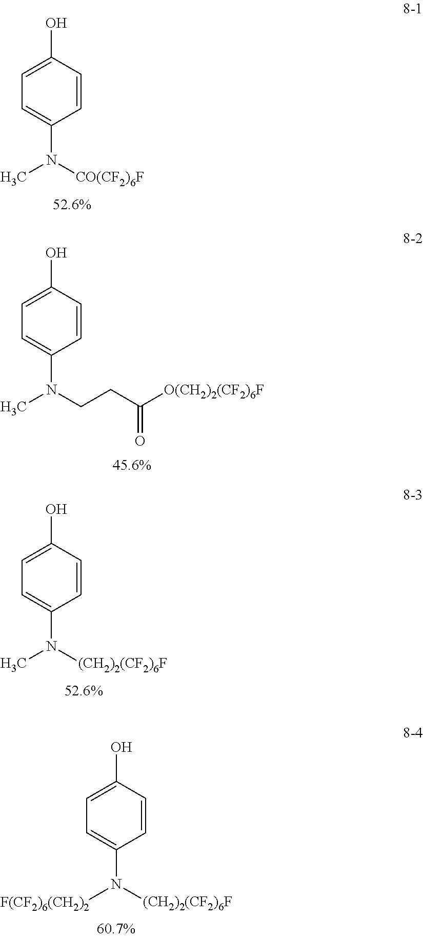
C1=CC(O)=CC=C1N([CO(CF2)6F])C.C1=CC(O)=CC=C1N(CCC([O(CH2)2(CF2)6F])=O)C.C1=CC(O)=CC=C1N([(CH2)2(CF2)6F])C.C1=CC(O)=CC=C1N([(CH2)2(CF2)6F])[F(CF2)6(CH2)2]
